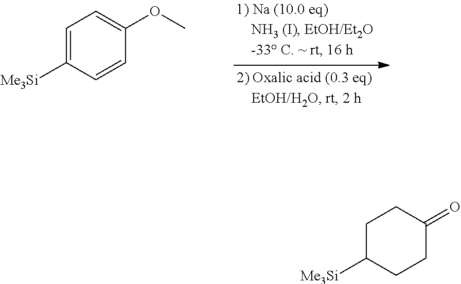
C1=C([Me3Si])C=CC(OC)=C1.C1C([Me3Si])CCC(=O)C1
